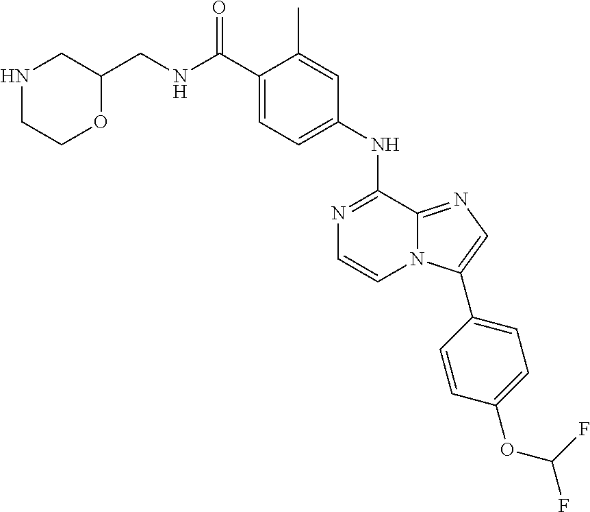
C1(C(NCC2CNCCO2)=O)=CC=C(NC2=NC=CN3C2=NC=C3C2=CC=C(OC(F)F)C=C2)C=C1C
